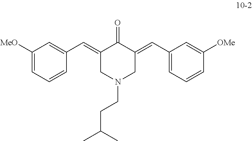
C1([MeO])=CC=CC(C=C2CN(CCC(C)C)CC(=CC3=CC=CC([OMe])=C3)C2=O)=C1
